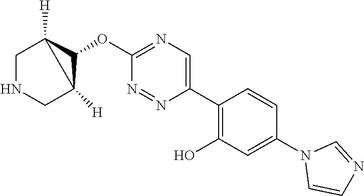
C1NCC2([H])C(OC3=NC=C(C4=C(O)C=C(N5C=CN=C5)C=C4)N=N3)C12[H]
